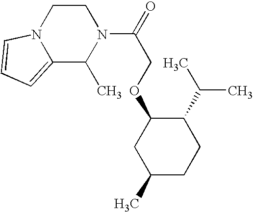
O(C1CC(C)CCC1C(C)C)CC(N1CCN2C(=CC=C2)C1C)=O
